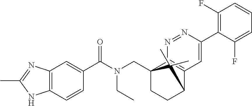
C12(CN(C(C3=CC4=C(C=C3)NC(C)=N4)=O)CC)CCC(C3=C1N=NC(C1=C(F)C=CC=C1F)=C3)C2(C)C
